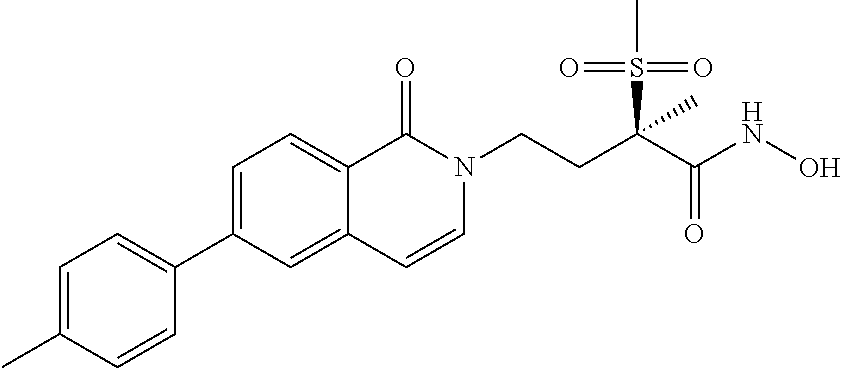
C1=C2C(=O)N(CCC(S(=O)(=O)C)(C(=O)NO)C)C=CC2=CC(C2=CC=C(C)C=C2)=C1
